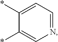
C1(*)=CC=NC=C1*
